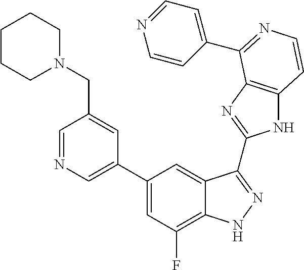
C1(C2=CN=CC(CN3CCCCC3)=C2)=CC(F)=C2C(=C1)C(C1=NC3=C(N1)C=CN=C3C1=CC=NC=C1)=NN2
